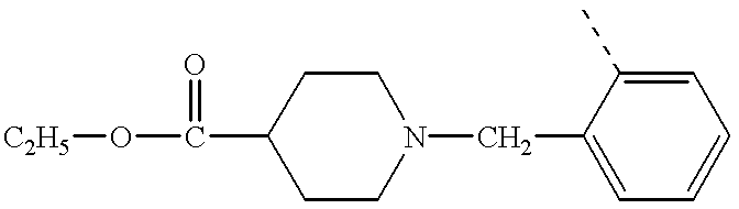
[C2H5]OC(=O)C1CCN(CC2=CC=CC=C2C)CC1
